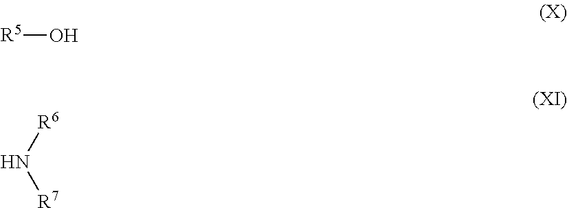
[R5]O.N([R6])[R7]
